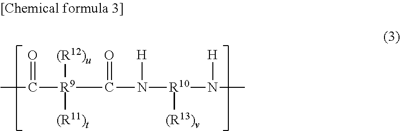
CC([R9]([(R12)u])([(R11)t])C(=O)N([R10]([(R13)v])N([H])C)[H])=O
